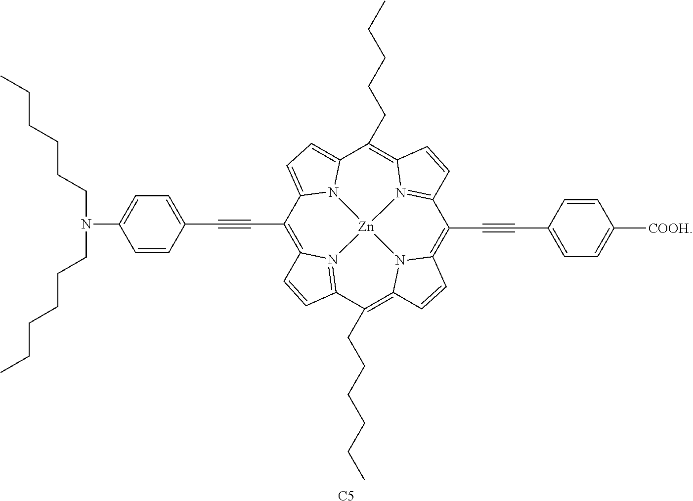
C1(C#CC2=CC=C(N(CCCCCC)CCCCCC)C=C2)=C2N3=C(C=C2)C(CCCCCC)=C2N4C(=C(C#CC5=CC=C([COOH])C=C5)C5=N6C(=C(CCCCC)C7=CC=C1N7[Zn]643)C=C5)C=C2.[C5]
